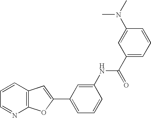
C1=CC2=C(N=C1)OC(C1=CC=CC(NC(C3=CC=CC(N(C)C)=C3)=O)=C1)=C2
